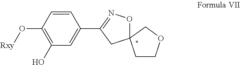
C1=CC(O[Rxy])=C(O)C=C1C1=NOC2(C1)CCOC2
